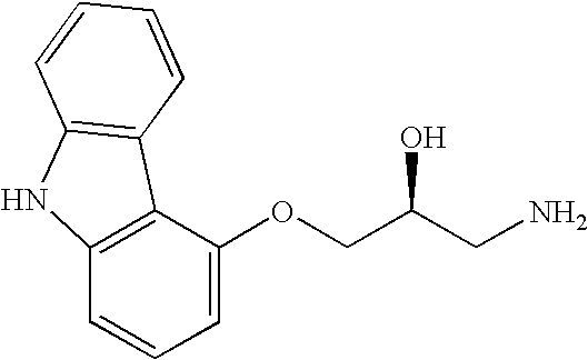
C1=C(OCC(CN)O)C2=C(C=C1)NC1=C2C=CC=C1
